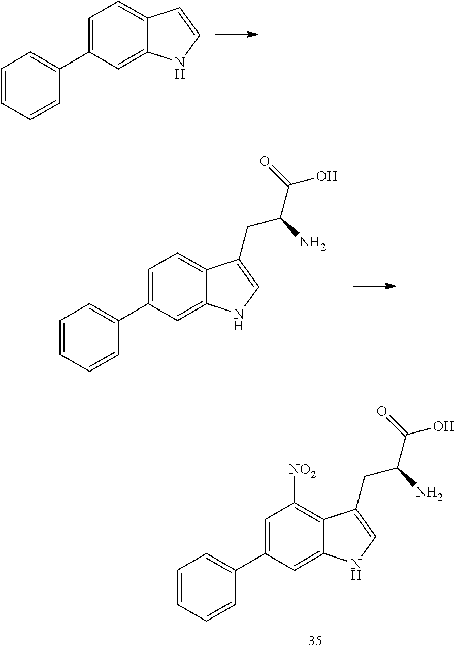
C1=C(C2=CC=CC=C2)C=C2C(=C1)C=CN2.C1=C(C2=CC=CC=C2)C=C2C(=C1)C(CC(N)C(O)=O)=CN2.C1=C(C2=CC=CC=C2)C=C2C(=C1[NO2])C(CC(N)C(O)=O)=CN2
